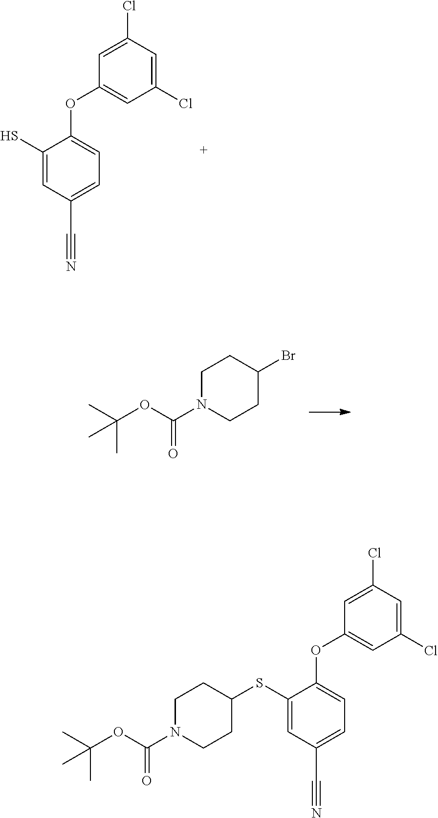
C1(Cl)=CC(Cl)=CC(OC2=CC=C(C#N)C=C2S)=C1.C1N(C(OC(C)(C)C)=O)CCC(Br)C1.C1(Cl)=CC(Cl)=CC(OC2=CC=C(C#N)C=C2SC2CCN(C(=O)OC(C)(C)C)CC2)=C1
